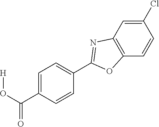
C1=CC(C(O[H])=O)=CC=C1C1=NC2=C(C=CC(Cl)=C2)O1
